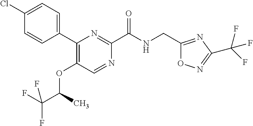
C1(CNC(C2=NC(C3=CC=C(Cl)C=C3)=C(OC(C(F)(F)F)C)C=N2)=O)=NC(C(F)(F)F)=NO1
